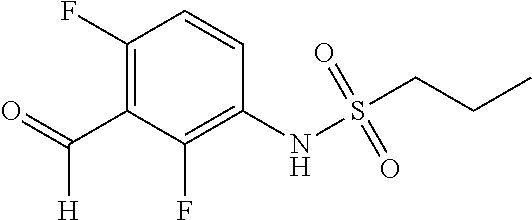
S(NC1=C(F)C(C(=O)[H])=C(F)C=C1)(=O)(=O)CCC
